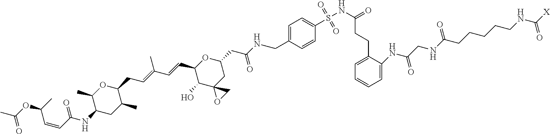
C1(C)C(NC(=O)C=CC(C)OC(=O)C)CC(C)C(CC=C(C)C=CC2C(O)C3(CC(CC(=O)NCC4=CC=C(S(NC(=O)CCC5=CC=CC=C5NC(CNC(CCCCCNC([X])=O)=O)=O)(=O)=O)C=C4)O2)OC3)O1
